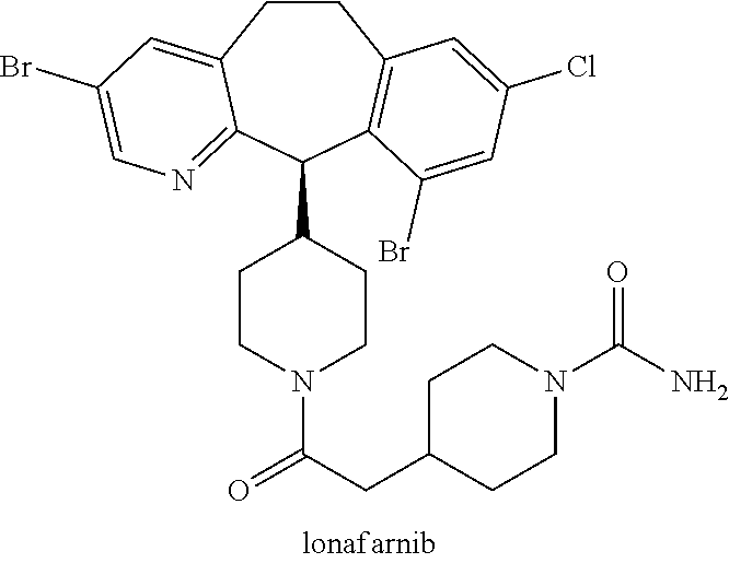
C1CC2=CC(Br)=CN=C2C(C2CCN(C(CC3CCN(C(N)=O)CC3)=O)CC2)C2=C1C=C(Cl)C=C2Br
